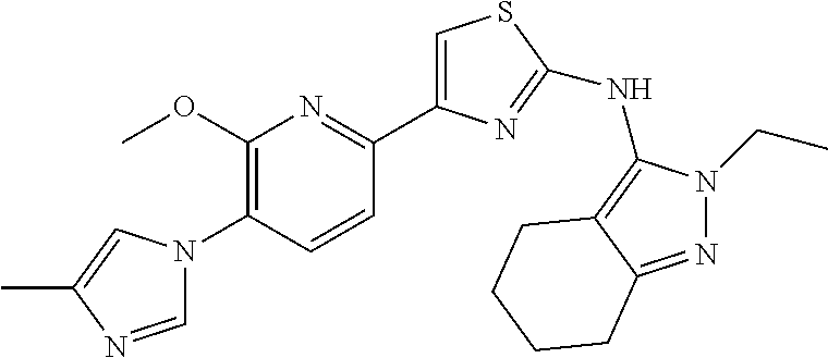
C1=NC(C)=CN1C1=C(OC)N=C(C2=CSC(NC3=C4C(=NN3CC)CCCC4)=N2)C=C1
